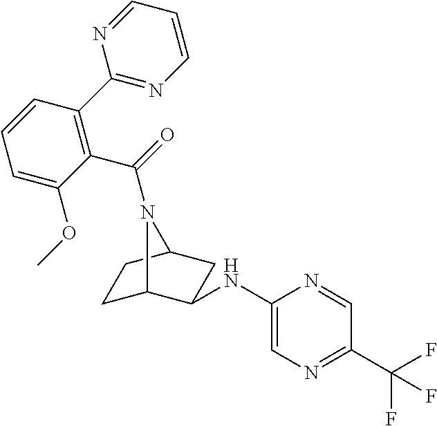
C1C2C(NC3=CN=C(C(F)(F)F)C=N3)CC(C1)N2C(=O)C1=C(C2=NC=CC=N2)C=CC=C1OC
